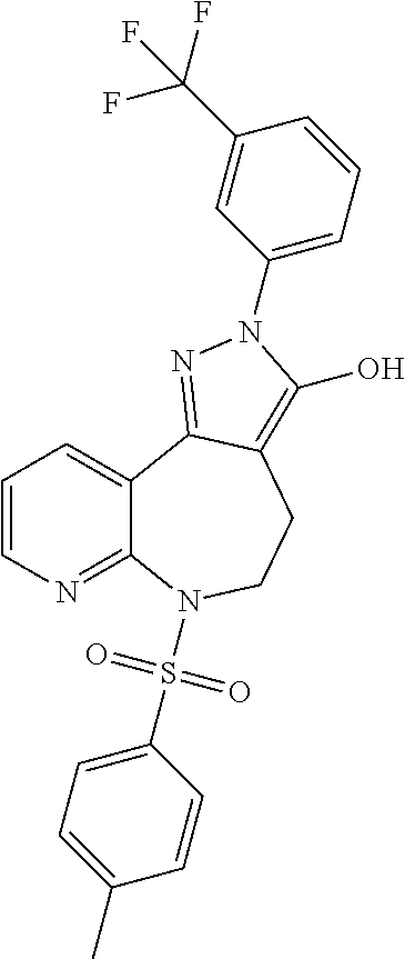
C1=CN=C2C(=C1)C1=NN(C3=CC=CC(C(F)(F)F)=C3)C(O)=C1CCN2S(C1=CC=C(C)C=C1)(=O)=O
